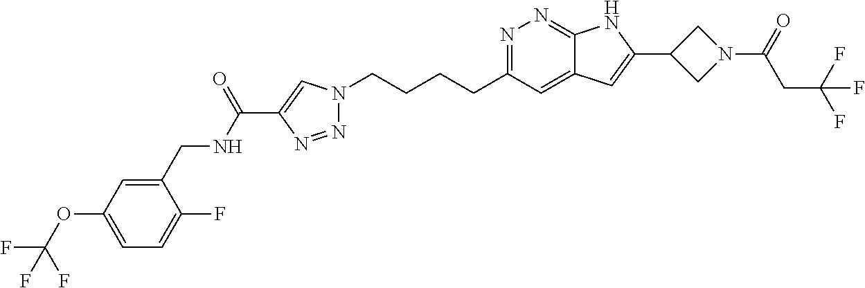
N1=C(CCCCN2N=NC(C(NCC3=CC(OC(F)(F)F)=CC=C3F)=O)=C2)C=C2C(=N1)NC(C1CN(C(CC(F)(F)F)=O)C1)=C2
